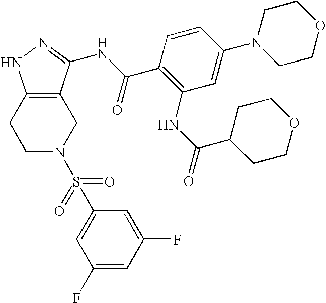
C1C2=C(CCN1S(C1=CC(F)=CC(F)=C1)(=O)=O)NN=C2NC(C1=C(NC(C2CCOCC2)=O)C=C(N2CCOCC2)C=C1)=O
